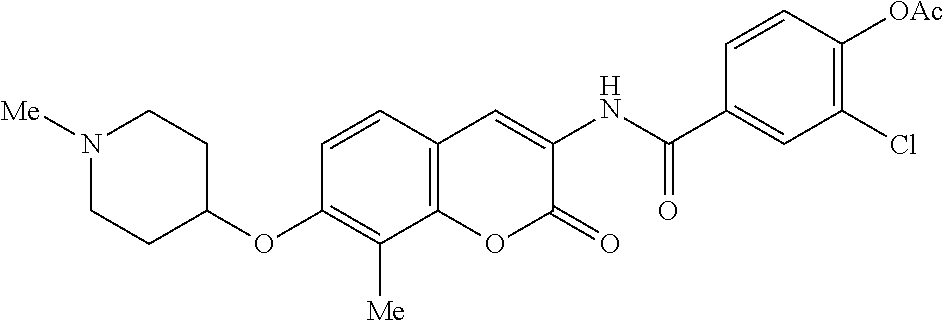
N1([Me])CCC(OC2=C([Me])C3=C(C=C2)C=C(NC(C2=CC(Cl)=C([OAc])C=C2)=O)C(=O)O3)CC1
